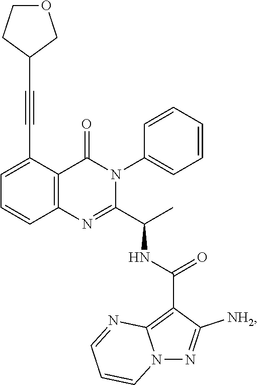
C1=C(C#CC2COCC2)C2=C(C=C1)N=C(C(C)NC(C1=C3N(N=C1[NH2])C=CC=N3)=O)N(C1=CC=CC=C1)C2=O
